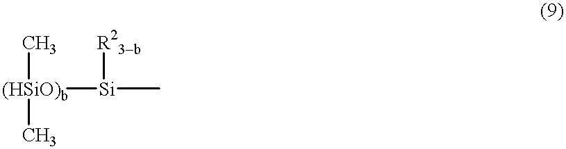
[(HSiO)b](C)(C)[Si]([R23b])C
